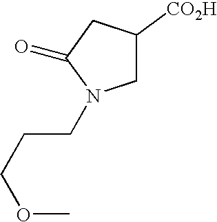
C1C([CO2H])CC(=O)N1CCCOC
